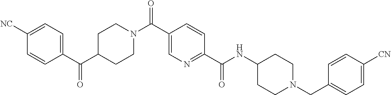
C(C1=CN=C(C(NC2CCN(CC3=CC=C([CN])C=C3)CC2)=O)C=C1)(=O)N1CCC(C(C2=CC=C([NC])C=C2)=O)CC1
